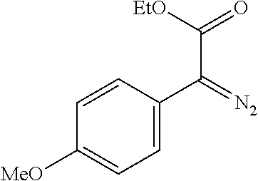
C1=C(C(=[N2])C(=O)[EtO])C=CC([MeO])=C1
